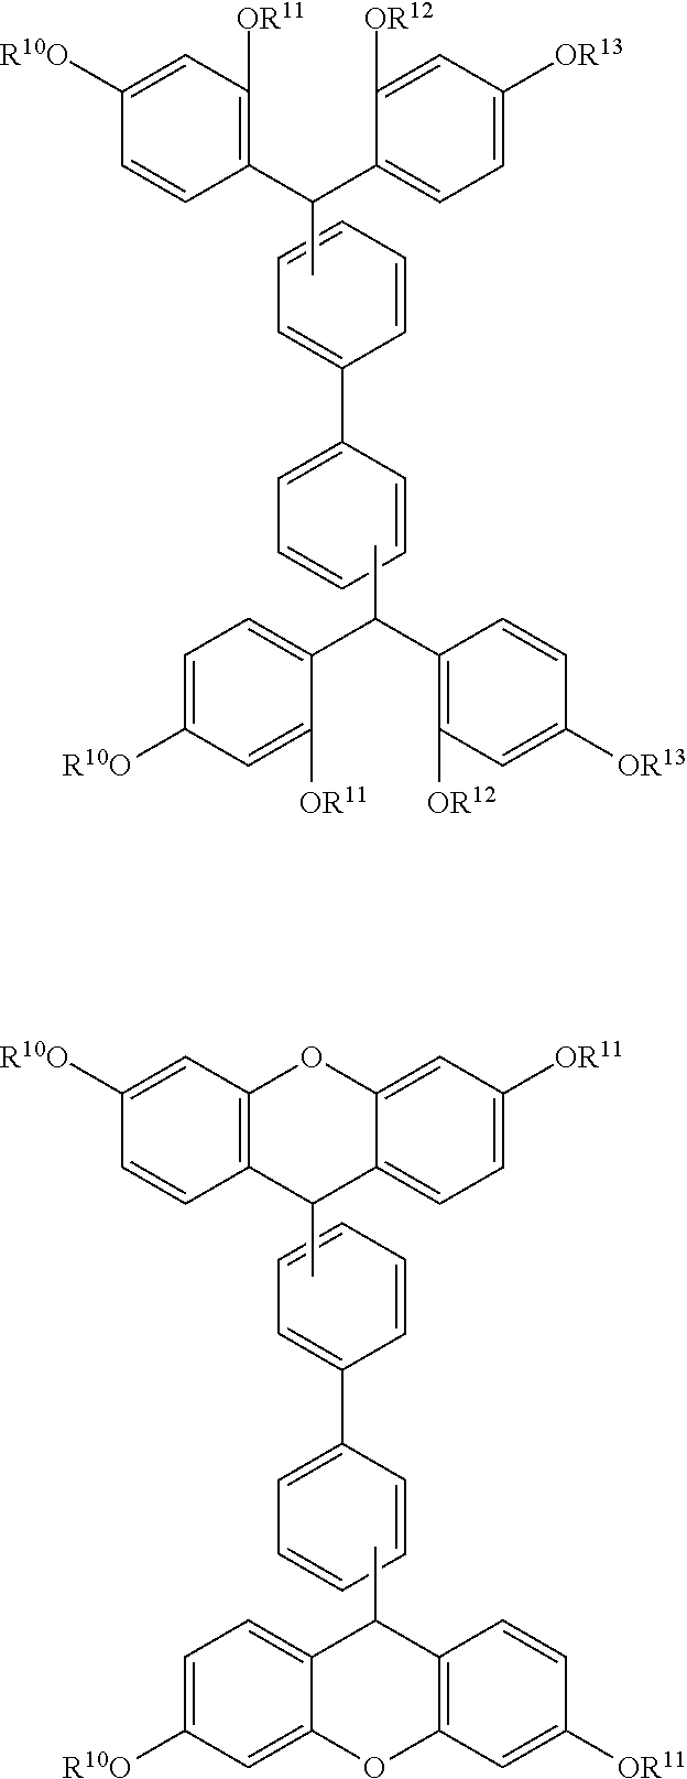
C1=C(C2=CC=CC=C2)C=CC=C1.C1(C(C2=CC=C([OR13])C=C2[OR12])C)=C([OR11])C=C([R10O])C=C1.C1(C(C2=CC=C([R10O])C=C2[OR11])C)=C([OR12])C=C([OR13])C=C1.C1=C(C2=CC=CC=C2)C=CC=C1.C12=C(C=C([R10O])C=C1)OC1=CC([OR11])=CC=C1C2C.C12=C(C=C([OR11])C=C1)OC1=CC([R10O])=CC=C1C2C
